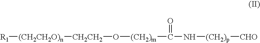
[R1][(CH2CH2O)n][CH2CH2]O[(CH2)m]C(N[(CH2)p][CHO])=O
